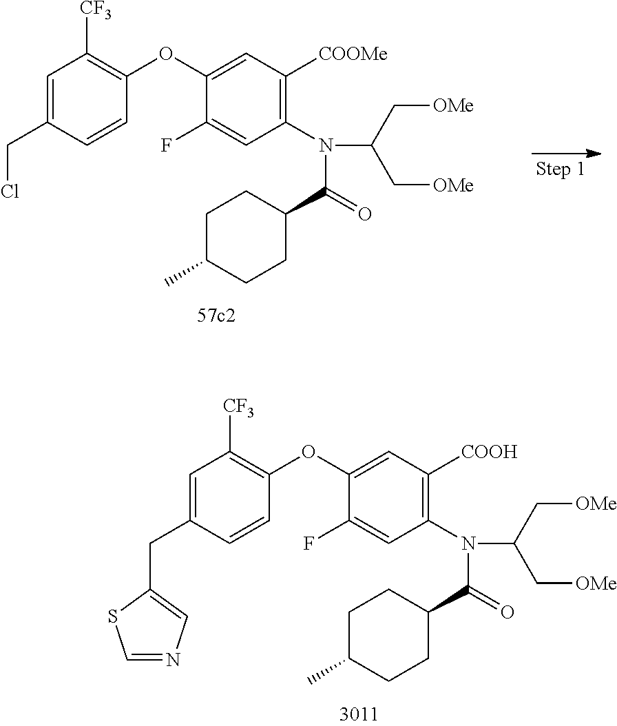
C1=C(CC2=CN=CS2)C=CC(OC2=CC([COOH])=C(N(C(C[OMe])C[OMe])C(=O)C3CCC(C)CC3)C=C2F)=C1[CF3].C1=C(CCl)C=CC(OC2=CC([COOMe])=C(N(C(C[OMe])C[OMe])C(=O)C3CCC(C)CC3)C=C2F)=C1[CF3]
